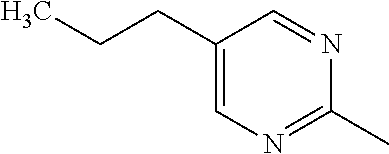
C1(CCC)=CN=C(C)N=C1
